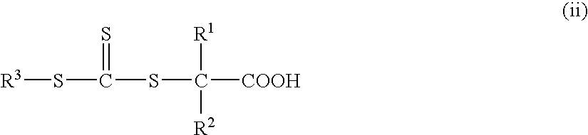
[R3]SC(SC([COOH])([R1])[R2])=S
